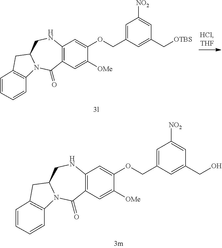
C(C1=CC([NO2])=CC(C[OTBS])=C1)OC1=CC2=C(C=C1[OMe])C(=O)N1C(CN2)CC2=C1C=CC=C2.C(C1=CC([NO2])=CC(CO)=C1)OC1=CC2=C(C=C1[OMe])C(=O)N1C(CN2)CC2=C1C=CC=C2
